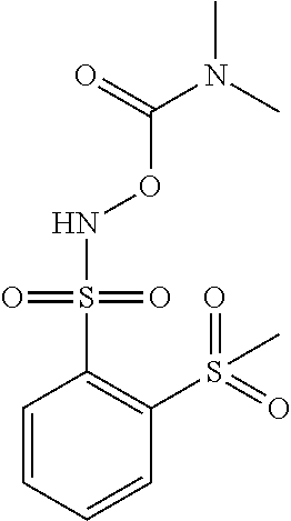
C1=CC=CC(S(=O)(=O)C)=C1S(=O)(=O)NOC(N(C)C)=O
